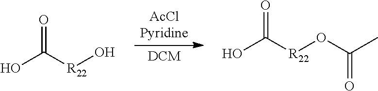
OC([R22]O)=O.OC([R22]OC(C)=O)=O
